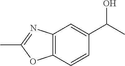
OC(C)C1=CC2=C(C=C1)OC(C)=N2
